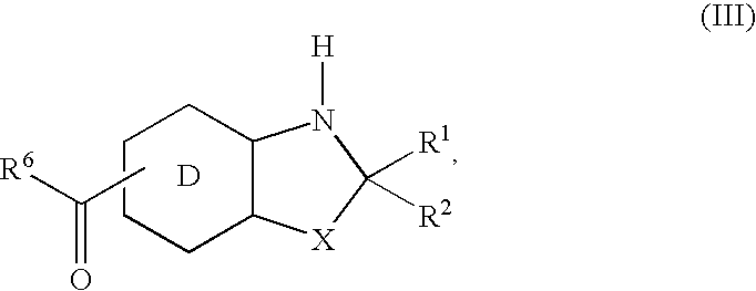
C1CCC2C(C1)N([H])C([R1])([R2])[X]2.[D].CC([R6])=O
